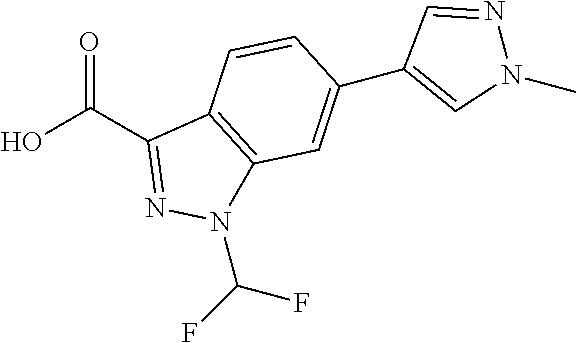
OC(C1=NN(C(F)F)C2=C1C=CC(C1=CN(C)N=C1)=C2)=O
